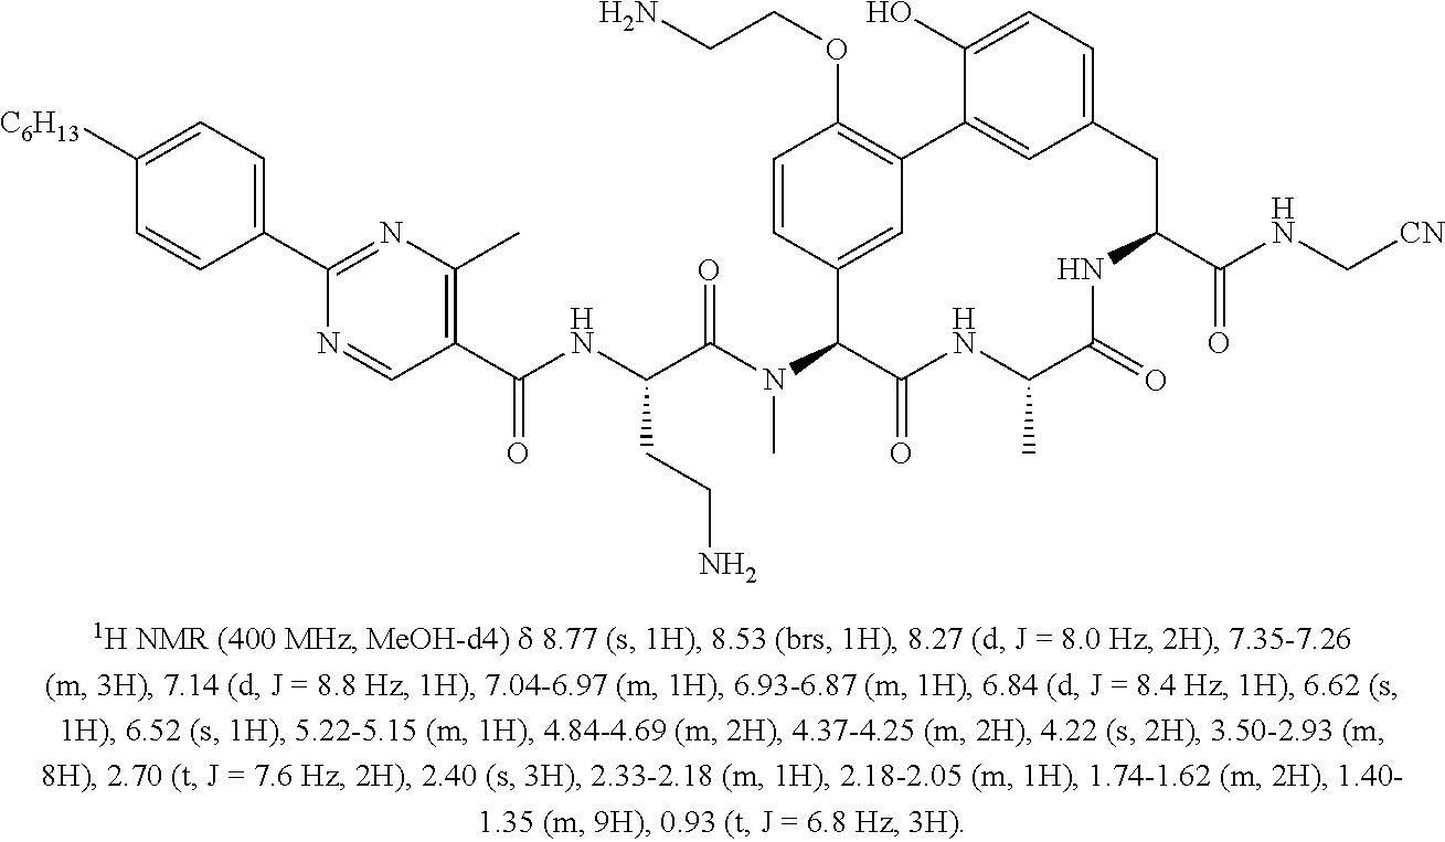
C1(C2=NC(C)=C(C(NC(C(N(C3C(=O)NC(C)C(=O)NC(C(NC[CN])=O)CC4=CC=C(O)C(=C4)C4=C(OCCN)C=CC3=C4)C)=O)CCN)=O)C=N2)=CC=C([C6H13])C=C1
